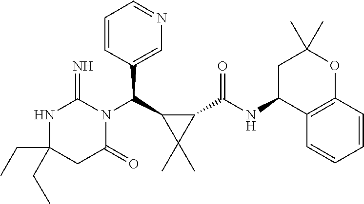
C(C1(CC)NC(=N)N(C(C2C(C)(C)C2C(NC2C3=C(OC(C)(C)C2)C=CC=C3)=O)C2=CN=CC=C2)C(=O)C1)C
